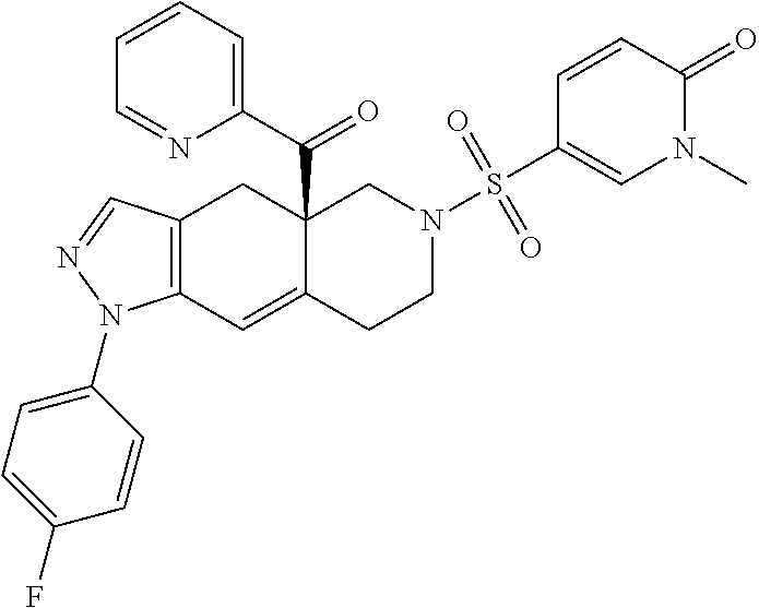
C12=C(C=C3C(C(=O)C4=CC=CC=N4)(C1)CN(S(=O)(=O)C1=CN(C)C(=O)C=C1)CC3)N(C1=CC=C(F)C=C1)N=C2
